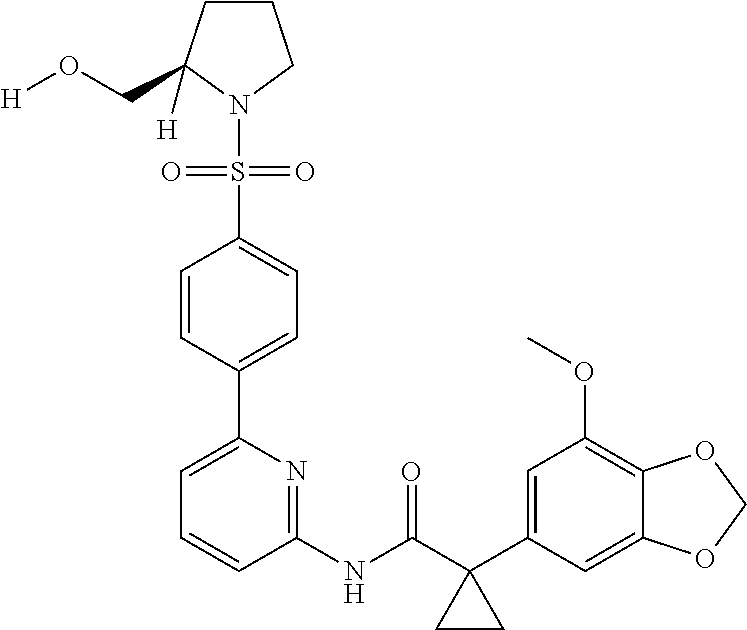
C1=C(C2=CC=C(S(=O)(=O)N3CCCC3([H])CO[H])C=C2)N=C(NC(C2(C3=CC(OC)=C4C(=C3)OCO4)CC2)=O)C=C1
